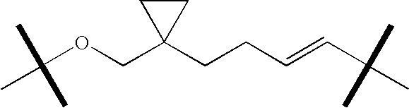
C(OCC1(CCC=CC(C)(C)C)CC1)(C)(C)C
